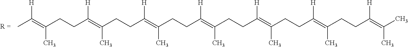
CC(=C(CCC(=C(CCC(=C(CCC(=C(CCC(=C(CCC(=C(CCC(=C(C)C)[H])C)[H])C)[H])C)[H])C)[H])C)[H])C)[H]
